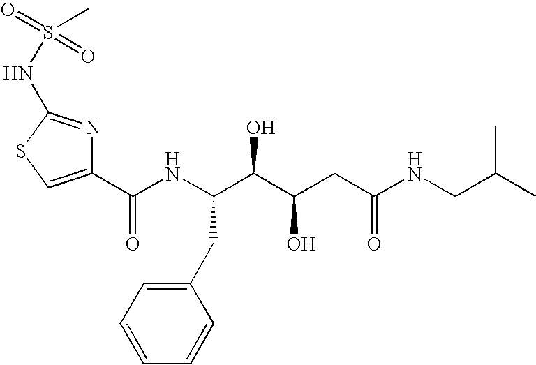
C1(C(NC(C(C(CC(NCC(C)C)=O)O)O)CC2=CC=CC=C2)=O)=CSC(NS(=O)(=O)C)=N1
